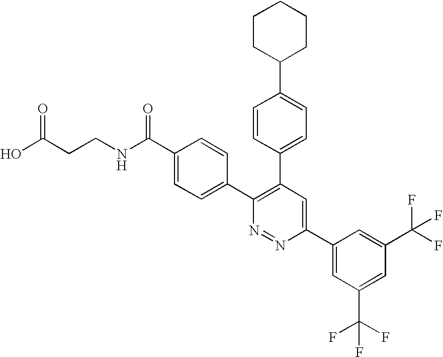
OC(CCNC(C1=CC=C(C2=C(C3=CC=C(C4CCCCC4)C=C3)C=C(C3=CC(C(F)(F)F)=CC(C(F)(F)F)=C3)N=N2)C=C1)=O)=O
